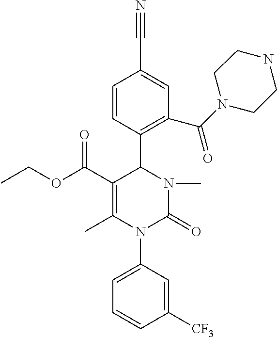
C1=CC(C2C(C(OCC)=O)=C(C)N(C3=CC=CC([CF3])=C3)C(=O)N2C)=C(C(N2CCNCC2)=O)C=C1C#N
